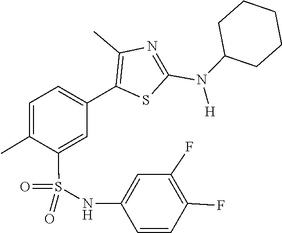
C1C(N(C2=NC(C)=C(C3=CC=C(C)C(S(=O)(NC4=CC(F)=C(F)C=C4)=O)=C3)S2)[H])CCCC1
